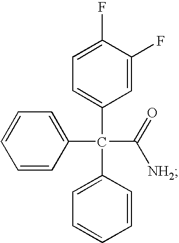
C1=CC(C(C2=CC=C(F)C(F)=C2)(C2=CC=CC=C2)C([NH2])=O)=CC=C1
